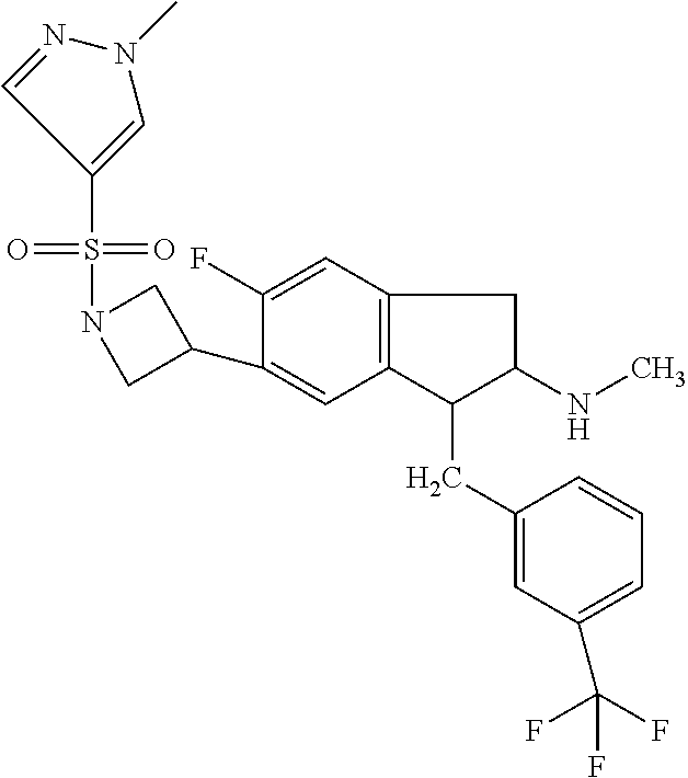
C1(C2=CC3=C(C=C2F)CC(NC)C3CC2=CC(C(F)(F)F)=CC=C2)CN(S(=O)(=O)C2=CN(C)N=C2)C1
